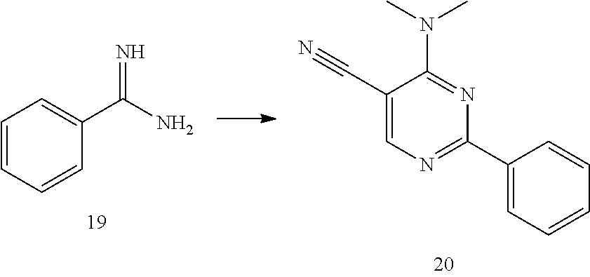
C1=CC=CC(C(N)=N)=C1.C1(C#N)=CN=C(C2=CC=CC=C2)N=C1N(C)C
